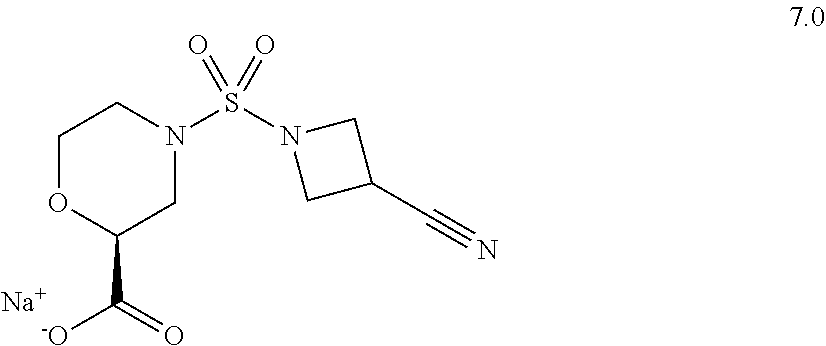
S(N1CC(C#N)C1)(N1CCOC(C(=O)[-O])C1)(=O)=O.[Na]
